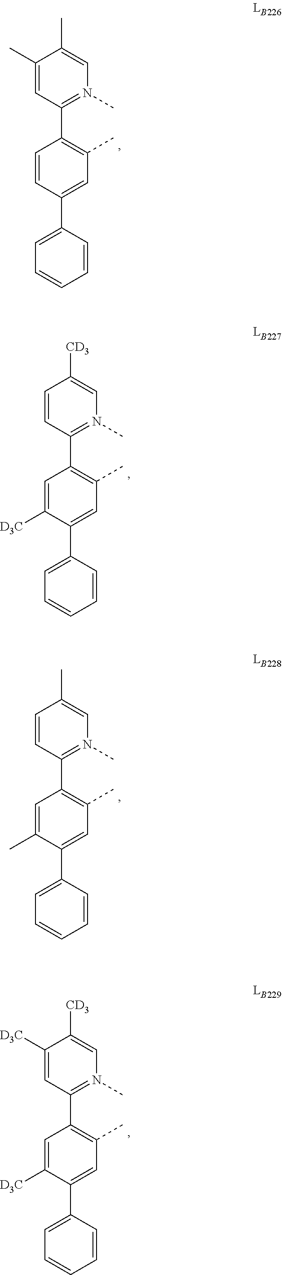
C1(C2=CC(C)=C(C3=N(C)C=C(C)C(C)=C3)C=C2)=CC=CC=C1.C1(C2=CC(C)=C(C3=N(C)C=C([CD3])C=C3)C=C2[D3C])=CC=CC=C1.C1(C2=CC(C)=C(C3=N(C)C=C(C)C=C3)C=C2C)=CC=CC=C1.C1(C2=CC(C)=C(C3=N(C)C=C([CD3])C([D3C])=C3)C=C2[D3C])=CC=CC=C1
